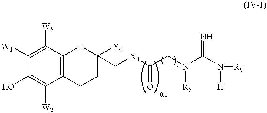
C1([W1])=C([W3])C2=C(C([W2])=C1O)CCC(C[X4]C(CN(C(N([R6])[H])=N)[R5])=O)([Y4])O2
